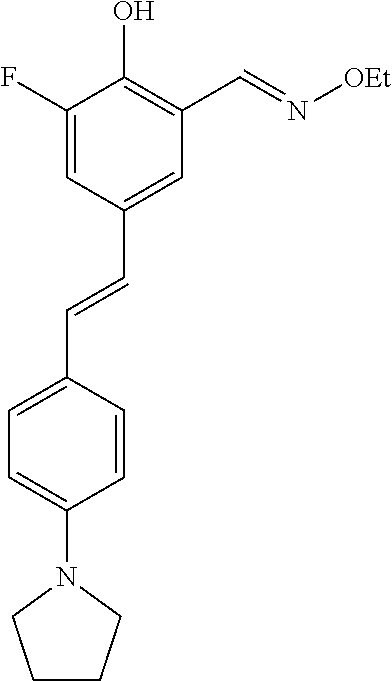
C1=C(F)C(O)=C(C=N[OEt])C=C1C=CC1=CC=C(N2CCCC2)C=C1
